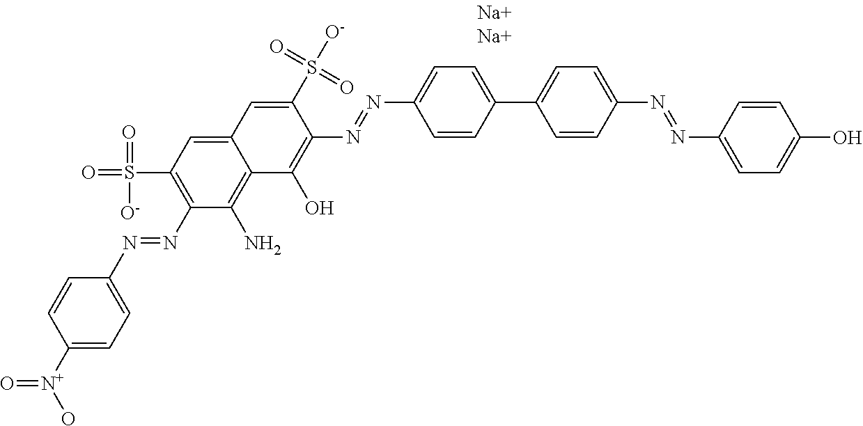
C1([N+](=O)O)=CC=C(N=NC2=C(S(=O)([O-])=O)C=C3C(=C2N)C(O)=C(N=NC2=CC=C(C4=CC=C(N=NC5=CC=C(O)C=C5)C=C4)C=C2)C(S([O-])(=O)=O)=C3)C=C1
